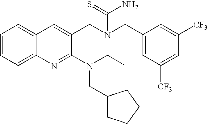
C1=CC=C2C(=C1)C=C(CN(CC1=CC([CF3])=CC([CF3])=C1)C(=S)N)C(N(CC)CC1CCCC1)=N2
